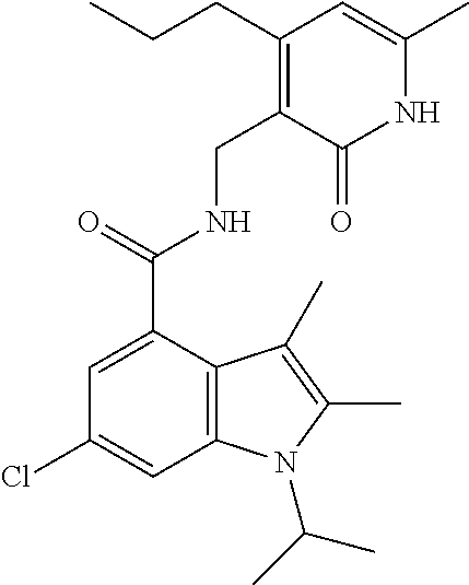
C1=C(C(=O)NCC2=C(CCC)C=C(C)NC2=O)C2=C(C=C1Cl)N(C(C)C)C(C)=C2C
